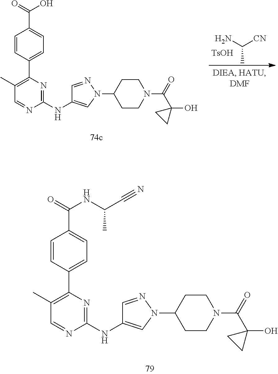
C1=NN(C2CCN(C(=O)C3(O)CC3)CC2)C=C1NC1=NC(C2=CC=C(C(=O)NC(C#N)C)C=C2)=C(C)C=N1.C1=NN(C2CCN(C(=O)C3(O)CC3)CC2)C=C1NC1=NC(C2=CC=C(C(=O)O)C=C2)=C(C)C=N1.C(C)(N)[CN].[TsOH]
